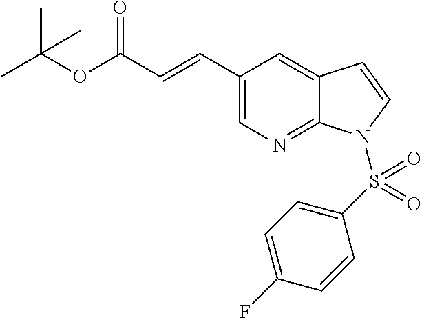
C(OC(C=CC1=CN=C2C(=C1)C=CN2S(C1=CC=C(F)C=C1)(=O)=O)=O)(C)(C)C
